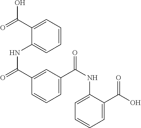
O=C(O)C1=CC=CC=C1NC(=O)C1=CC(C(NC2=CC=CC=C2C(O)=O)=O)=CC=C1
